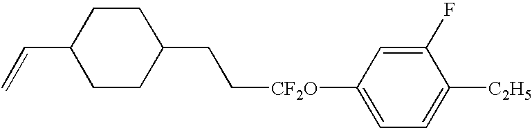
C1(CC[CF2O]C2=CC=C([C2H5])C(F)=C2)CCC(C=C)CC1
